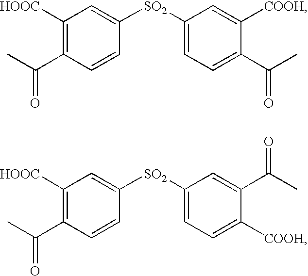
C1([HOOC])=C(C(C)=O)C=CC([SO2]C2=CC=C([COOH])C(C(C)=O)=C2)=C1.C1([HOOC])=C(C(C)=O)C=CC([SO2]C2=CC=C(C(C)=O)C([COOH])=C2)=C1
